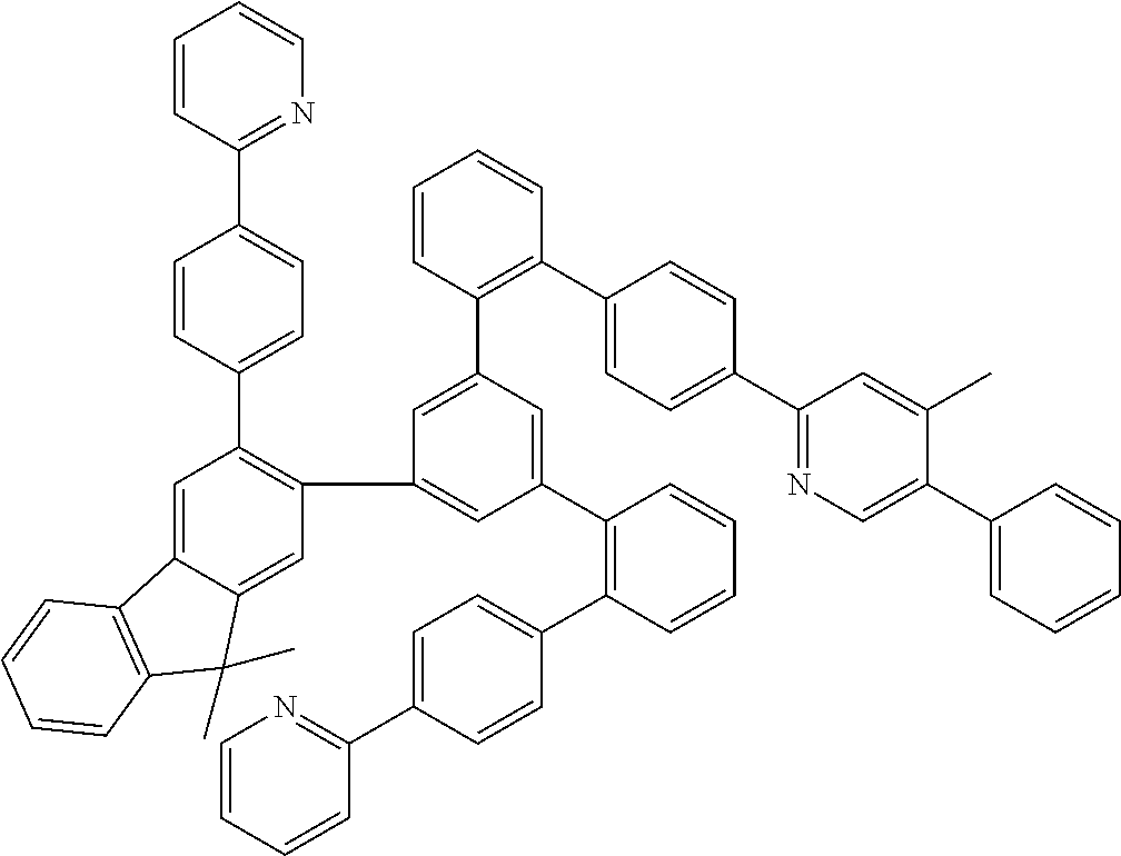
C1=CC(C2=CC=C(C3=C(C4=CC(C5=C(C6=CC=C(C7=NC=CC=C7)C=C6)C=CC=C5)=CC(C5=C(C6=CC=C(C7=NC=C(C8=CC=CC=C8)C(C)=C7)C=C6)C=CC=C5)=C4)C=C4C(=C3)C3=C(C4(C)C)C=CC=C3)C=C2)=NC=C1
